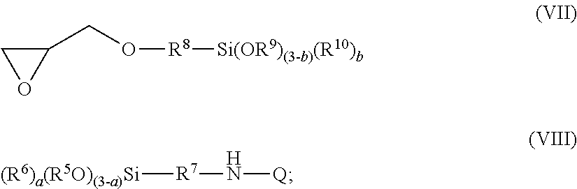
C1(CO[R8][Si(OR9)(3-b)(R10)b])CO1.N([Q])[R7][(R6)a(R5O)(3-a)Si]
